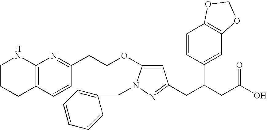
C1CCC2=C(N1)N=C(CCOC1=CC(CC(CC(O)=O)C3=CC4=C(C=C3)OCO4)=NN1CC1=CC=CC=C1)C=C2
